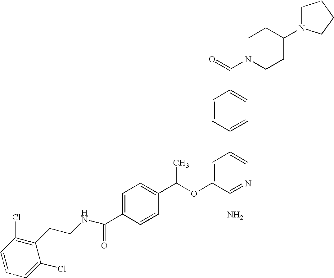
C1(OC(C2=CC=C(C(NCCC3=C(Cl)C=CC=C3Cl)=O)C=C2)C)=CC(C2=CC=C(C(=O)N3CCC(N4CCCC4)CC3)C=C2)=CN=C1N
